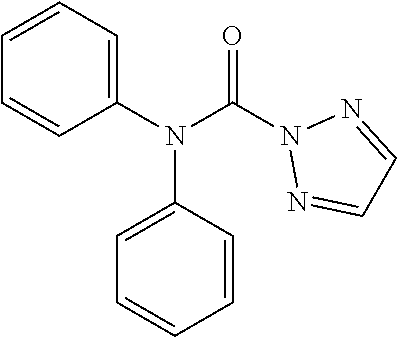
O=C(N1N=CC=N1)N(C1=CC=CC=C1)C1=CC=CC=C1
